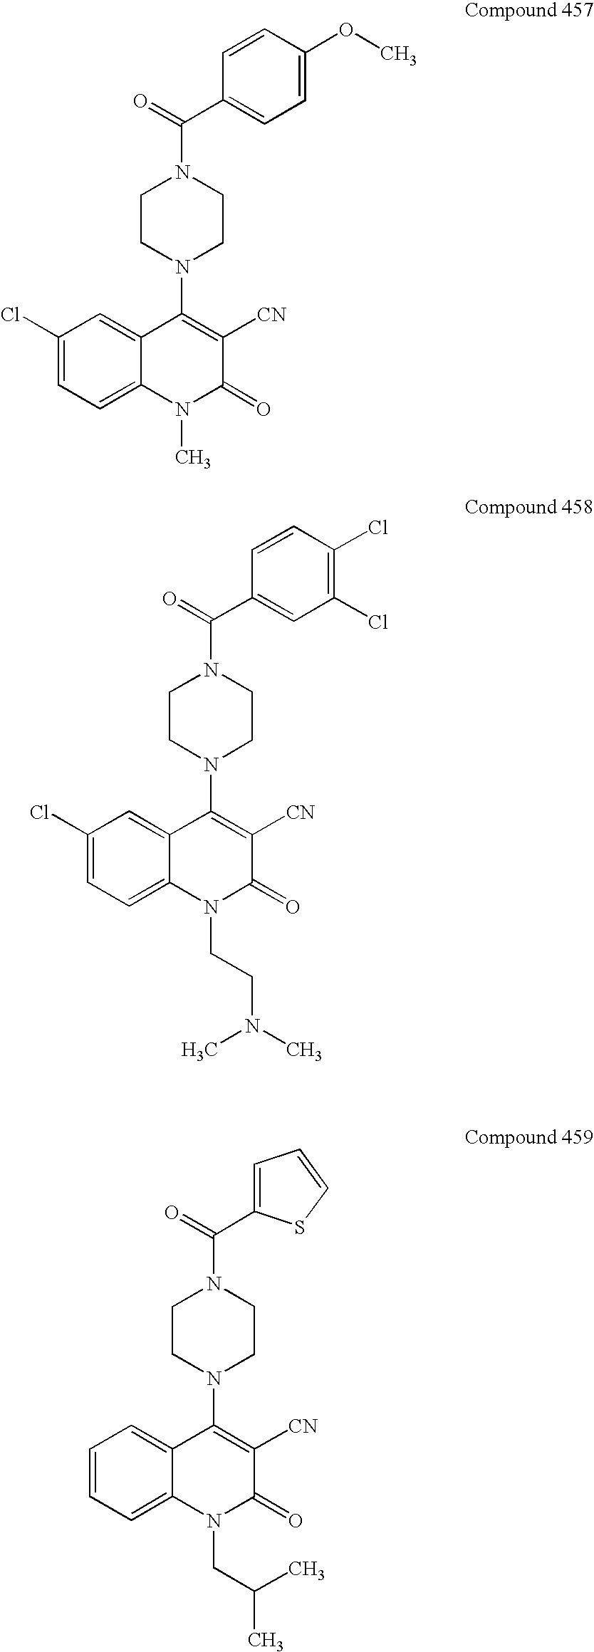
C1=CC(OC)=CC=C1C(=O)N1CCN(C2=C([CN])C(=O)N(C)C3=CC=C(Cl)C=C23)CC1.C1=CC(Cl)=C(Cl)C=C1C(=O)N1CCN(C2=C([CN])C(=O)N(CCN(C)C)C3=CC=C(Cl)C=C23)CC1.C(=O)(N1CCN(C2=C([CN])C(=O)N(CC(C)C)C3=CC=CC=C23)CC1)C1=CC=CS1
